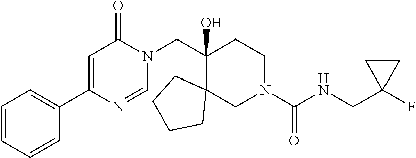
C1=CC=CC(C2=CC(=O)N(CC3(O)C4(CN(C(NCC5(F)CC5)=O)CC3)CCCC4)C=N2)=C1
